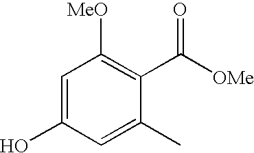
C1=C(O)C=C(C)C(C([OMe])=O)=C1[MeO]
